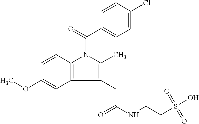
C1(CC(=O)NCCS(O)(=O)=O)=C(C)N(C(C2=CC=C(Cl)C=C2)=O)C2=C1C=C(OC)C=C2
